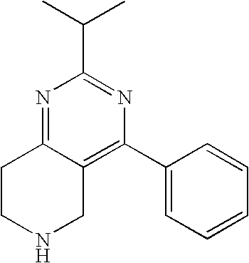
N1=C2C(=C(C3=CC=CC=C3)N=C1C(C)C)CNCC2
